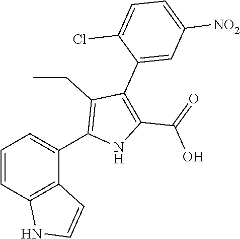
C1=CC2=C(C(C3=C(CC)C(C4=CC([NO2])=CC=C4Cl)=C(C(=O)O)N3)=C1)C=CN2
